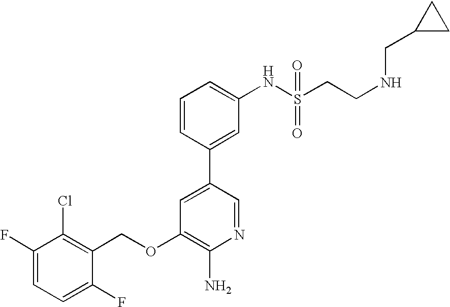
C1(F)=CC=C(F)C(COC2=C(N)N=CC(C3=CC(NS(CCNCC4CC4)(=O)=O)=CC=C3)=C2)=C1Cl
